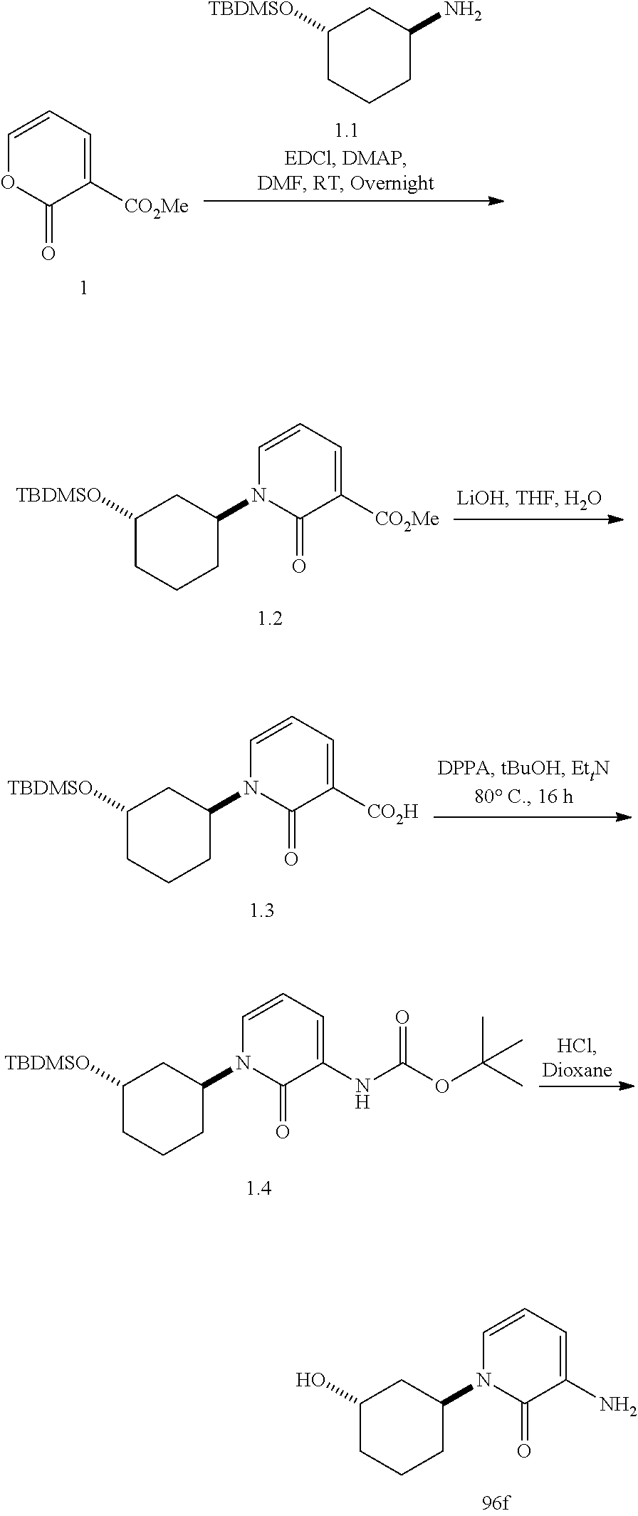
C1(O)CCCC(N2C(=O)C(N)=CC=C2)C1.C1([TBDMSO])CCCC(N)C1.C1=CC=C([CO2Me])C(=O)O1.C1([TBDMSO])CCCC(N2C(=O)C([CO2Me])=CC=C2)C1.C1([TBDMSO])CCCC(N2C(=O)C([CO2H])=CC=C2)C1.C1([TBDMSO])CCCC(N2C(=O)C(NC(OC(C)(C)C)=O)=CC=C2)C1
